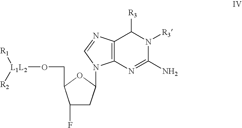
[L1L2](OCC1C(F)CC(N2C3=C(N=C2)C([R3])N([R3])C(N)=N3)O1)([R1])[R2]
